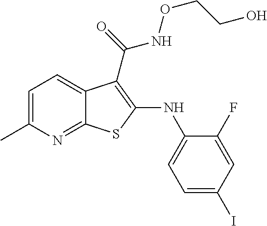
C1=C(C)N=C2C(=C1)C(C(NOCCO)=O)=C(NC1=CC=C(I)C=C1F)S2
